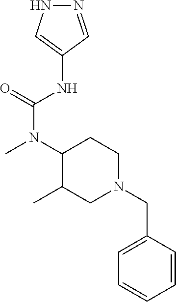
C1(NC(N(C2C(C)CN(CC3=CC=CC=C3)CC2)C)=O)=CNN=C1
